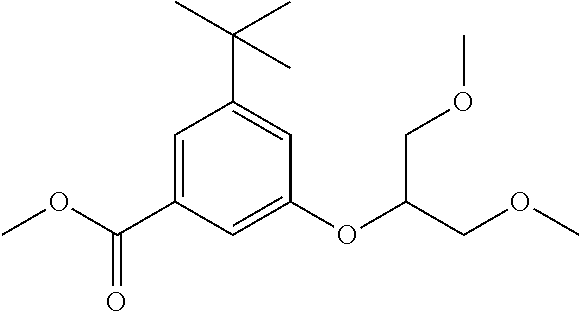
C1=C(C(OC)=O)C=C(OC(COC)COC)C=C1C(C)(C)C
